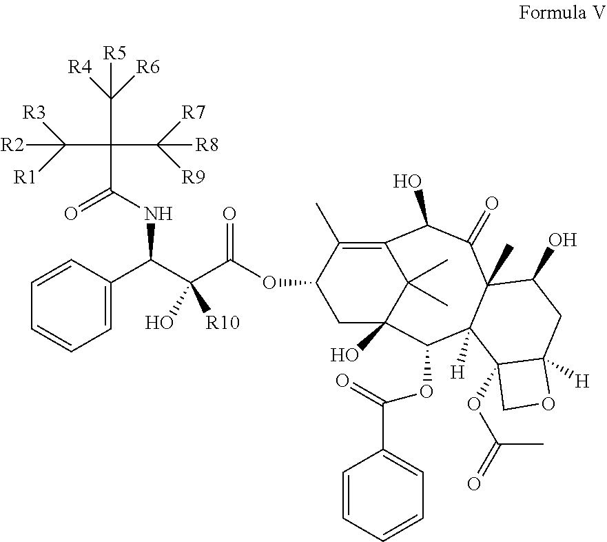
C(C(C(OC1C(C)=C2C(C)(C)C(O)(C1)C(OC(=O)C1=CC=CC=C1)C1([H])C(C)(C(=O)C2O)C(O)CC2([H])C1(OC(C)=O)CO2)=O)(O)[R10])(C1=CC=CC=C1)NC(=O)C(C([R5])([R6])[R4])(C([R7])([R8])[R9])C([R2])([R3])[R1]
